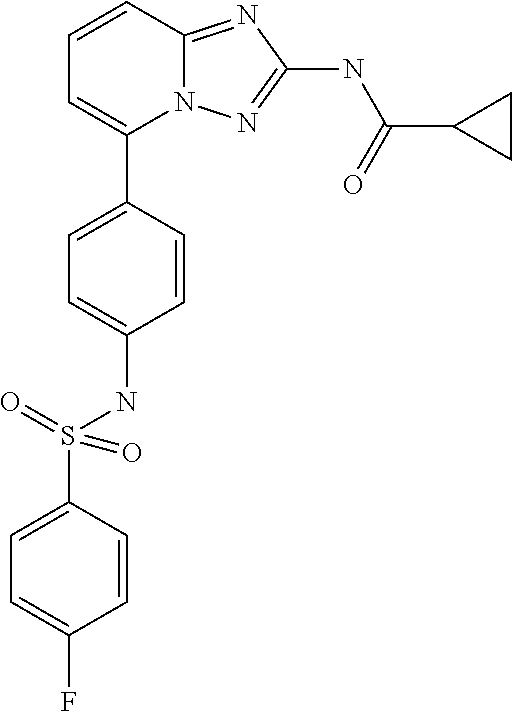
C1=CC2=NC(NC(C3CC3)=O)=NN2C(C2=CC=C(NS(C3=CC=C(F)C=C3)(=O)=O)C=C2)=C1
